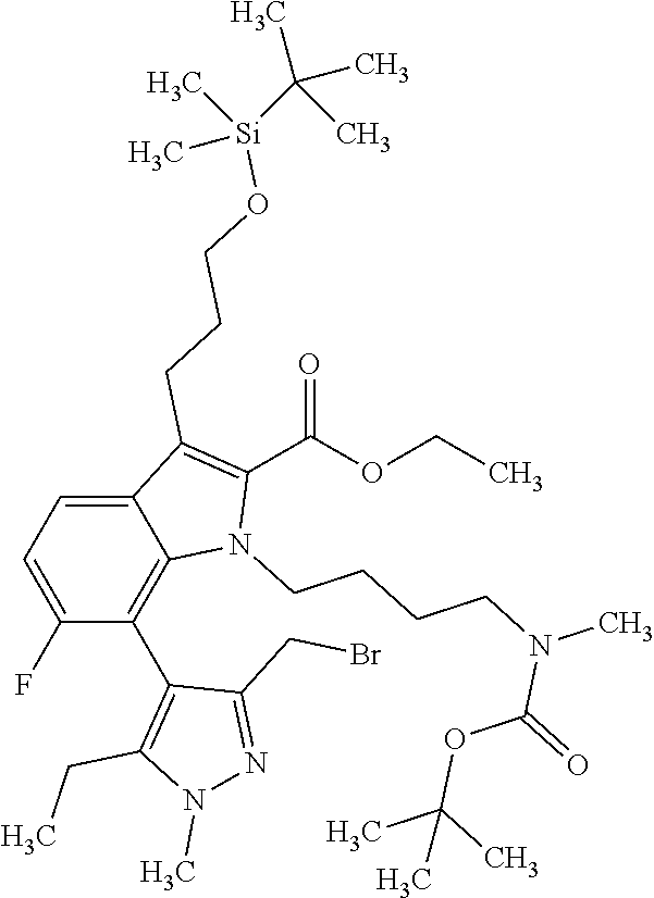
C1=C(F)C(C2=C(CC)N(C)N=C2CBr)=C2C(=C1)C(CCCO[Si](C)(C)C(C)(C)C)=C(C(OCC)=O)N2CCCCN(C)C(=O)OC(C)(C)C
